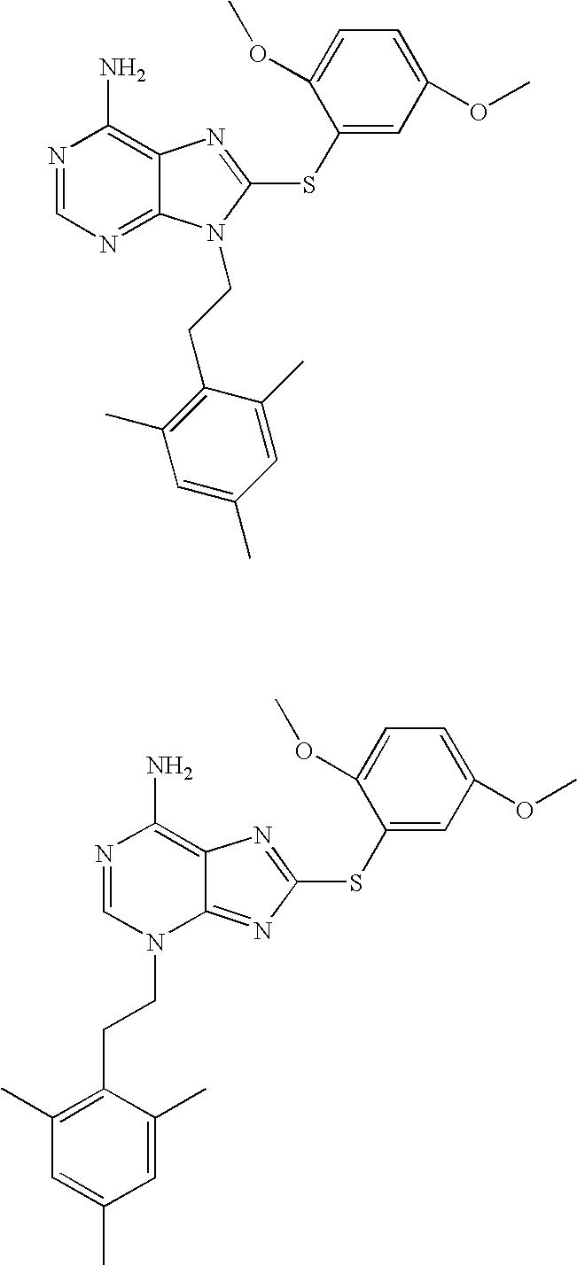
C12=NC=NC(N)=C1N=C(SC1=CC(OC)=CC=C1OC)N2CCC1=C(C)C=C(C)C=C1C.C12=NC(SC3=CC(OC)=CC=C3OC)=NC1=C(N)N=CN2CCC1=C(C)C=C(C)C=C1C
